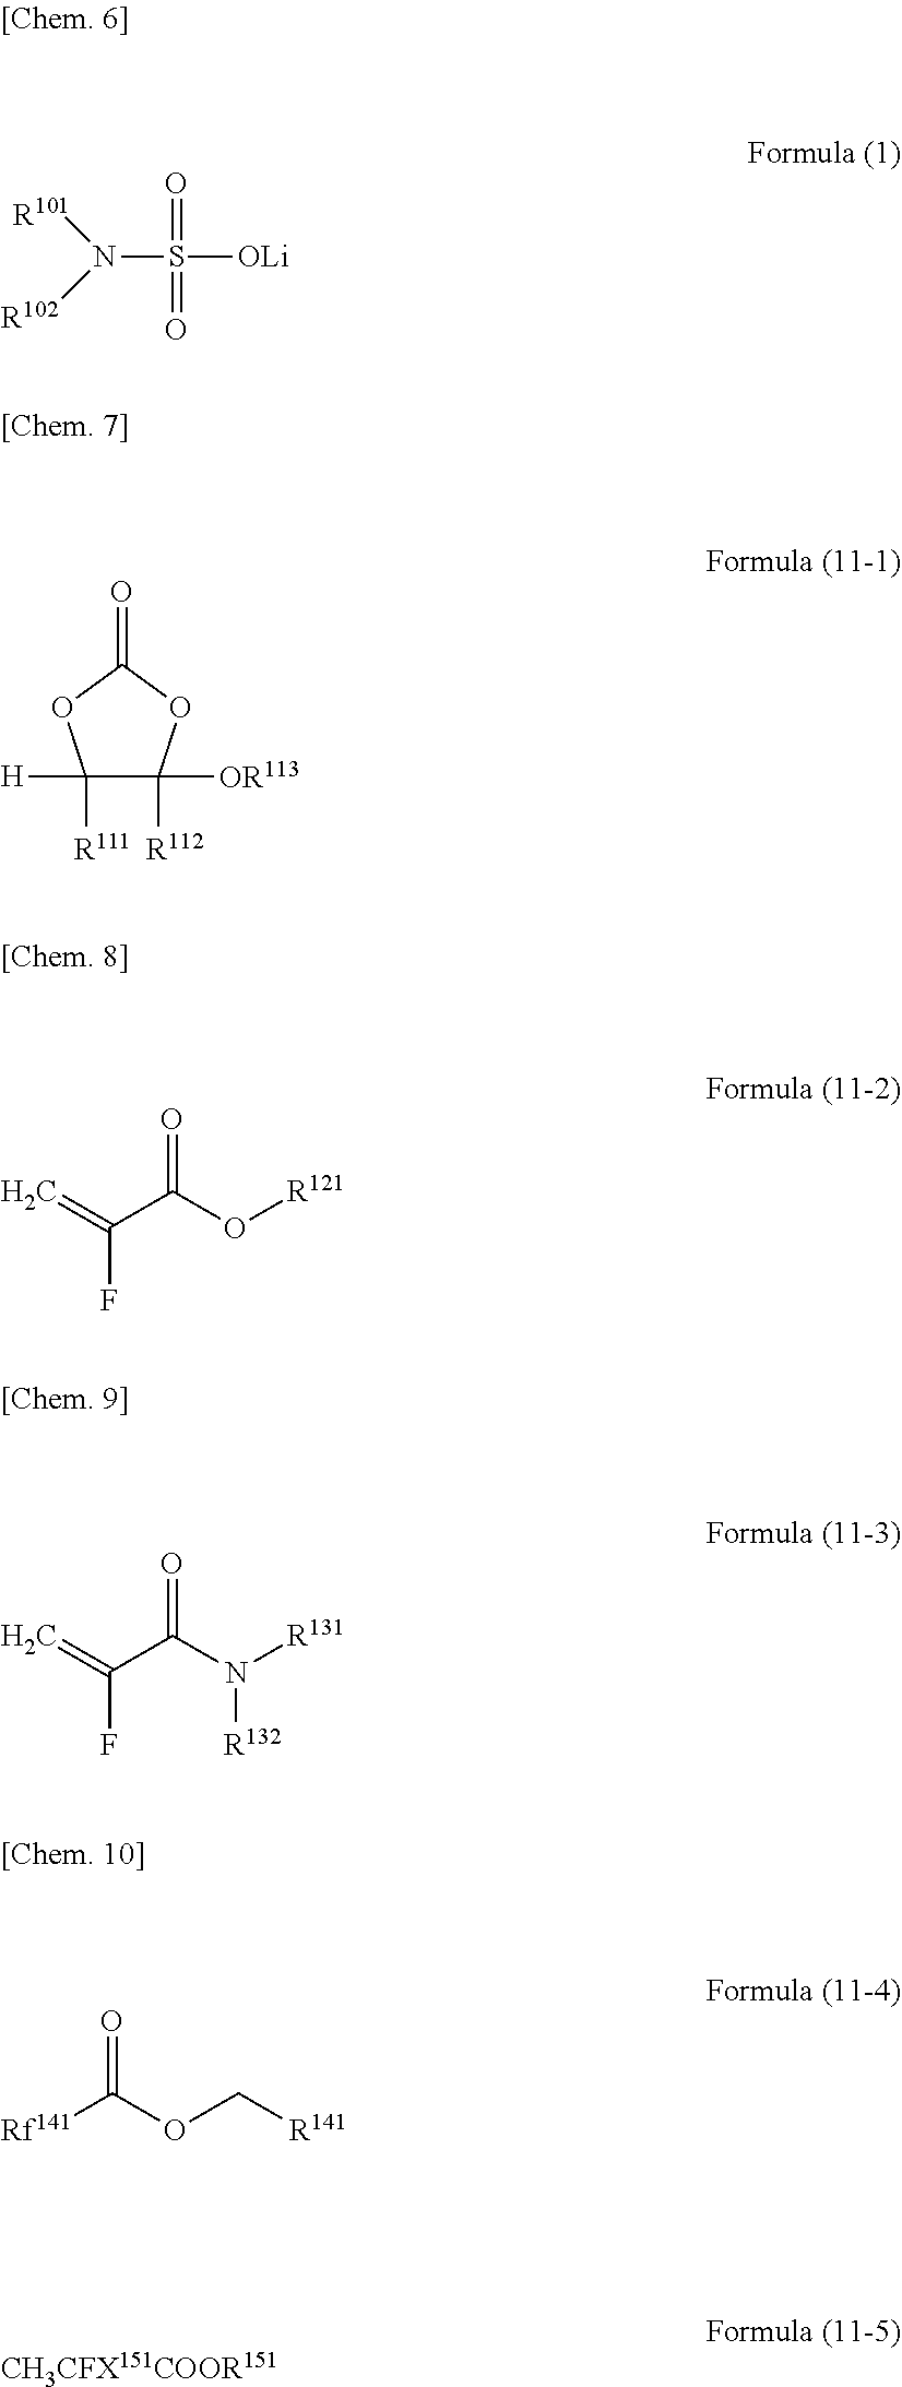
N(S([OLi])(=O)=O)([R102])[R101].C1([H])([R111])C([R112])([OR113])OC(=O)O1.C=C(C(O[R121])=O)F.C=C(C(N([R131])[R132])=O)F.[Rf141]C(OC[R141])=O.[CH3CFX151COOR151]
